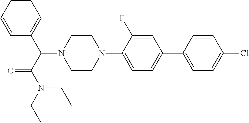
C1=CC(C2=CC=C(N3CCN(C(C(N(CC)CC)=O)C4=CC=CC=C4)CC3)C(F)=C2)=CC=C1Cl
